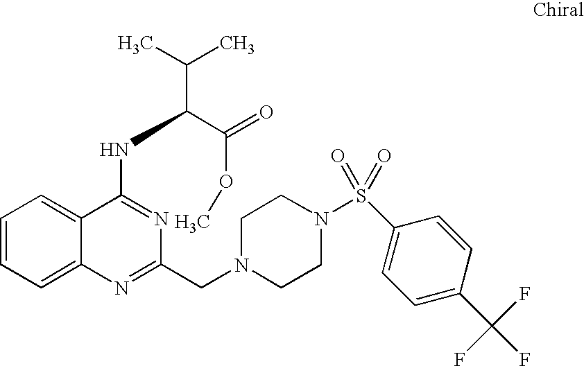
C1=CC=C2C(=C1)C(NC(C(C)C)C(=O)OC)=NC(CN1CCN(S(=O)(=O)C3=CC=C(C(F)(F)F)C=C3)CC1)=N2
